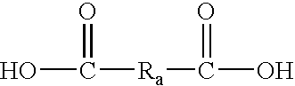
OC([Ra]C(O)=O)=O
